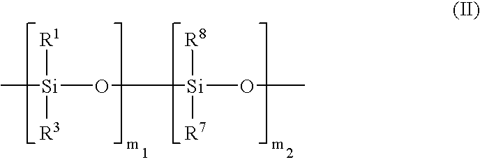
[Si](O[Si](OC)([R8])[R7])(C)([R1])[R3]
